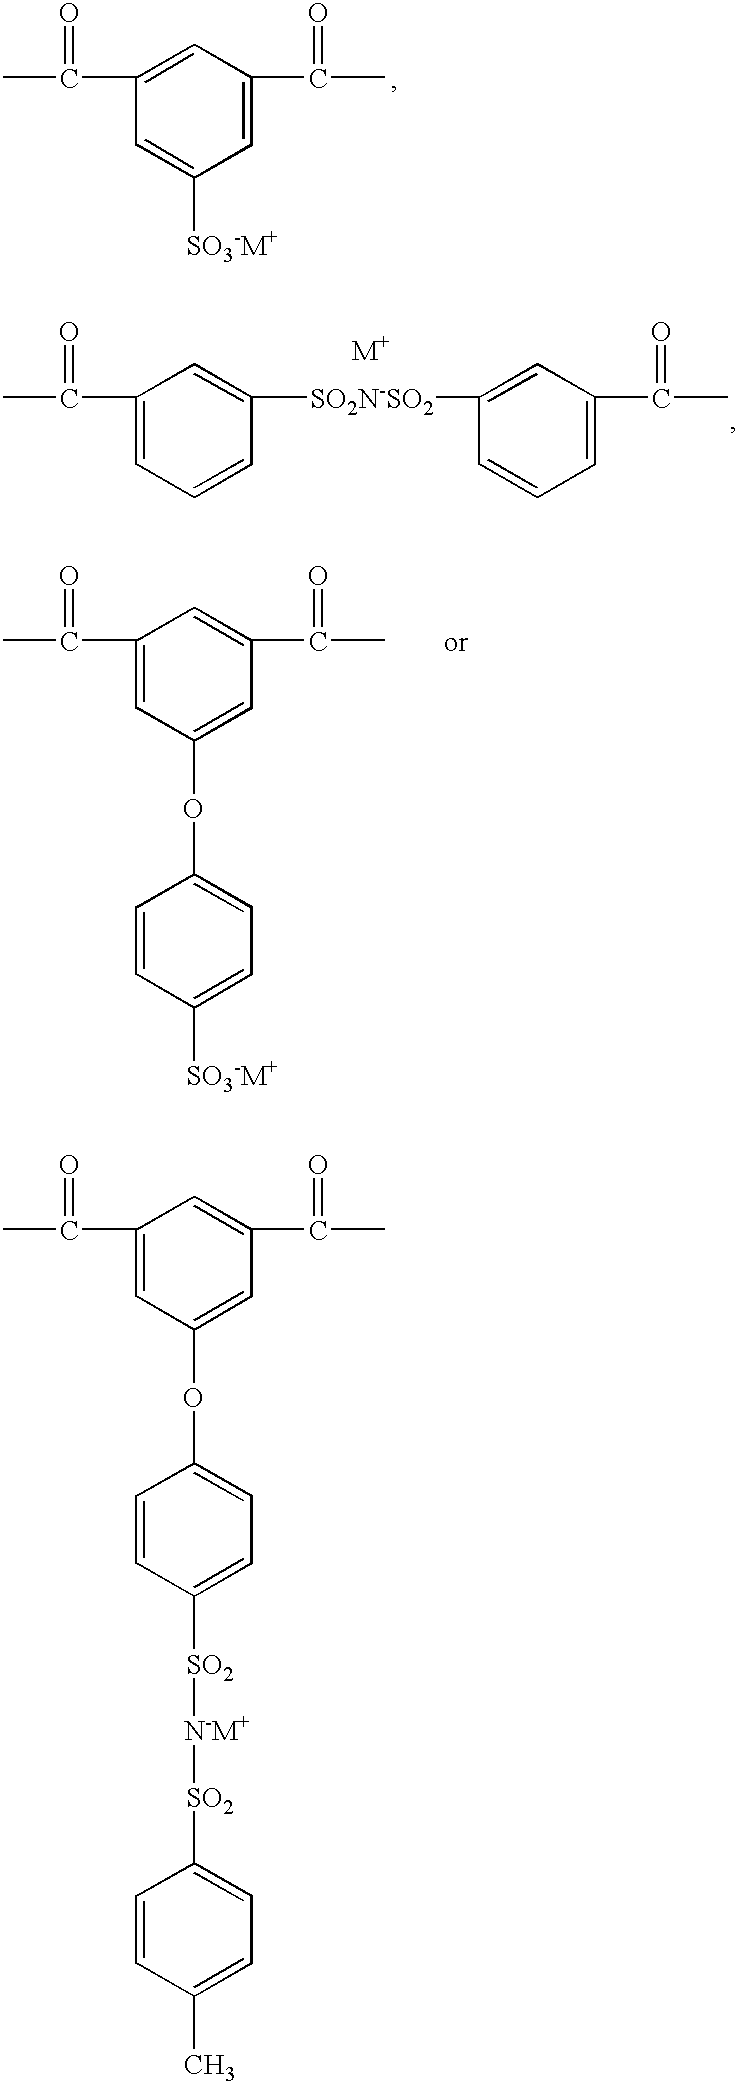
CC(C1=CC(C(C)=O)=CC([SO3-M+])=C1)=O.CC(C1=CC(OC2=CC=C([SO3-M+])C=C2)=CC(C(C)=O)=C1)=O.CC(C1=CC(OC2=CC=C([SO2][N-M+][SO2]C3=CC=C(C)C=C3)C=C2)=CC(C(C)=O)=C1)=O.[M+].C1=CC=C(C(C)=O)C=C1[SO2N-SO2]C1=CC(C(C)=O)=CC=C1
